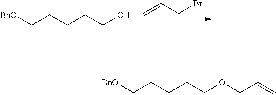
C=CCBr.[BnO]CCCCCO.[BnO]CCCCCOCC=C
